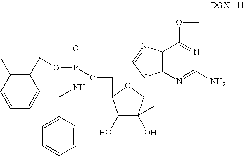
C1(O)C(O)(C)C(N2C3=C(N=C2)C(OC)=NC(N)=N3)OC1COP(=O)(NCC1=CC=CC=C1)OCC1=C(C)C=CC=C1
